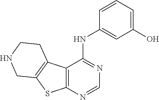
C1(O)=CC=CC(NC2=NC=NC3=C2C2=C(S3)CNCC2)=C1
